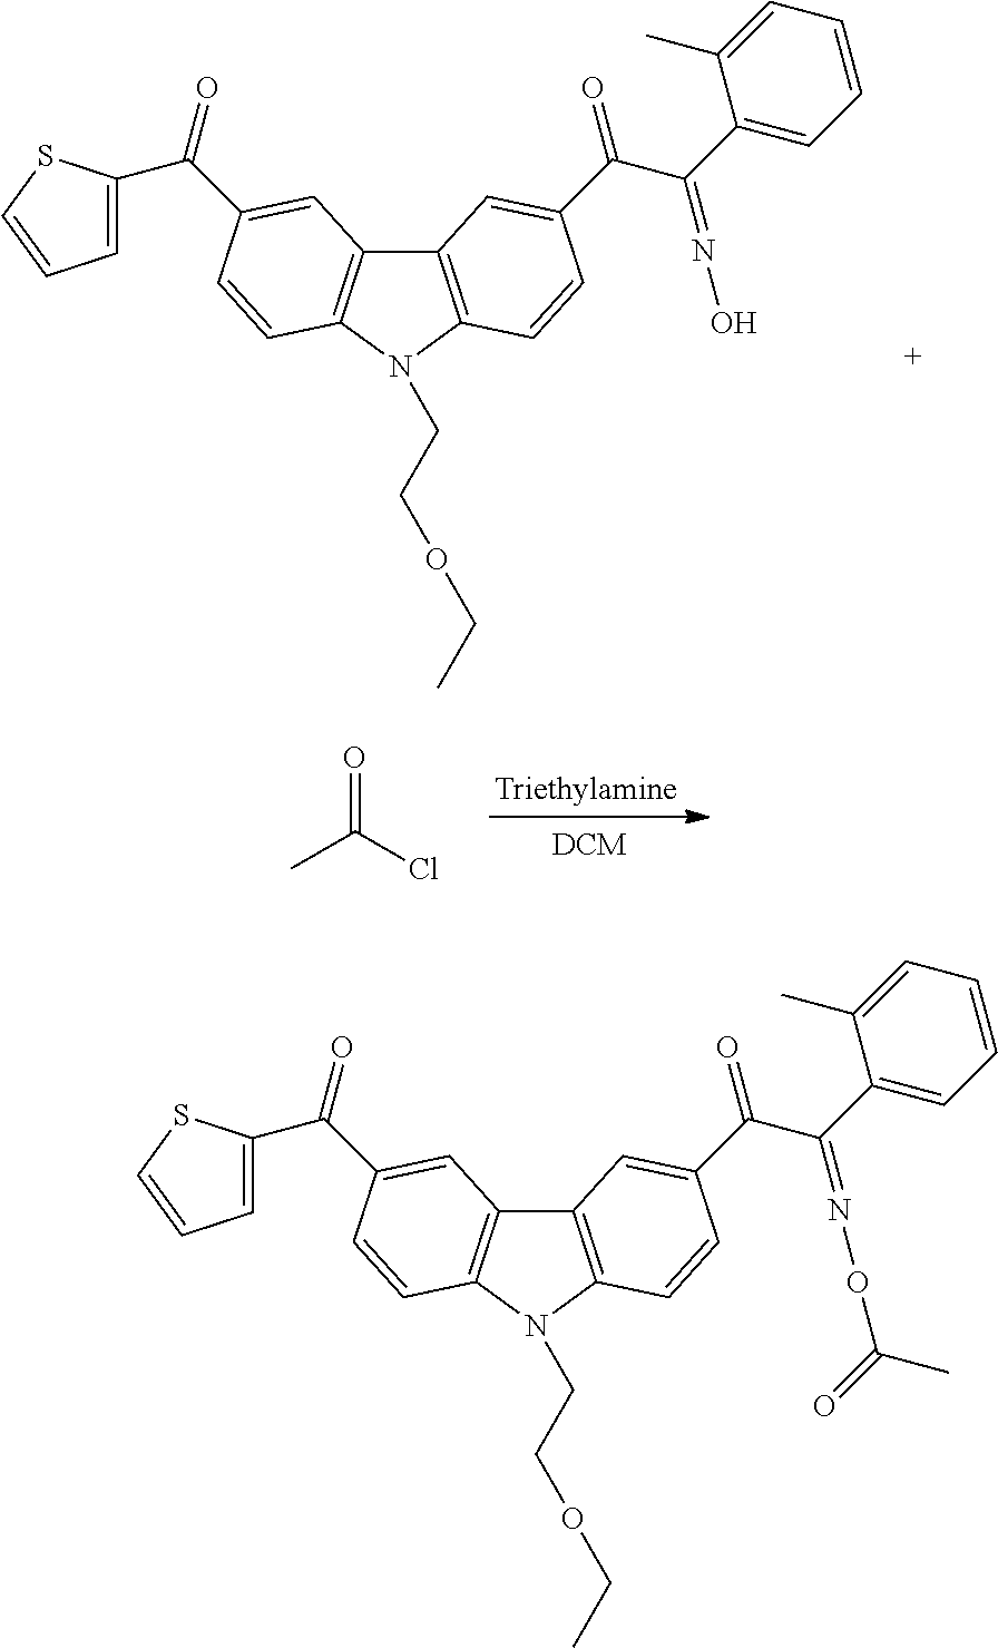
C12=C(N(CCOCC)C3=C1C=C(C(=O)C1=CC=CS1)C=C3)C=CC(C(=O)C(C1=CC=CC=C1C)=NO)=C2.CC(Cl)=O.C12=C(N(CCOCC)C3=C1C=C(C(=O)C1=CC=CS1)C=C3)C=CC(C(=O)C(C1=CC=CC=C1C)=NOC(C)=O)=C2
